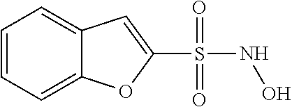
C1=CC=C2C(=C1)C=C(S(=O)(=O)NO)O2
